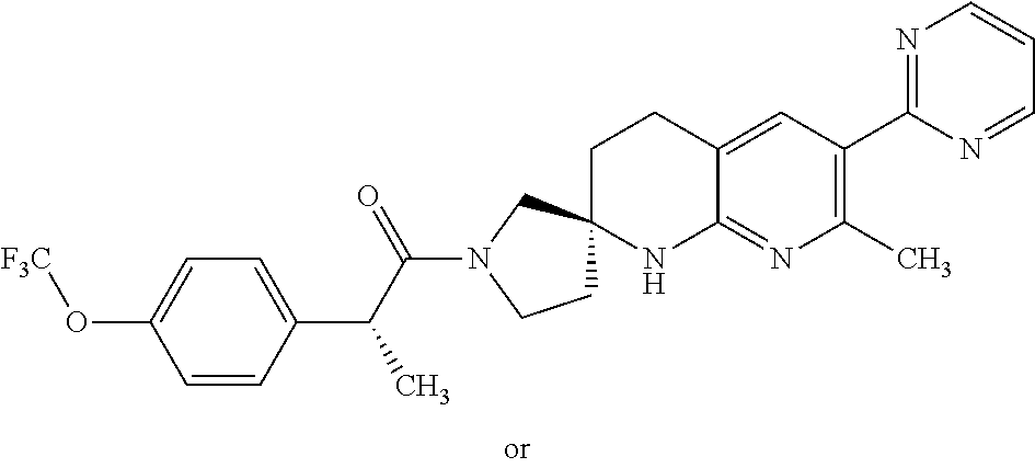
C1=CC(C(C(N2CCC3(C2)CCC2=CC(C4=NC=CC=N4)=C(C)N=C2N3)=O)C)=CC=C1O[F3C]
